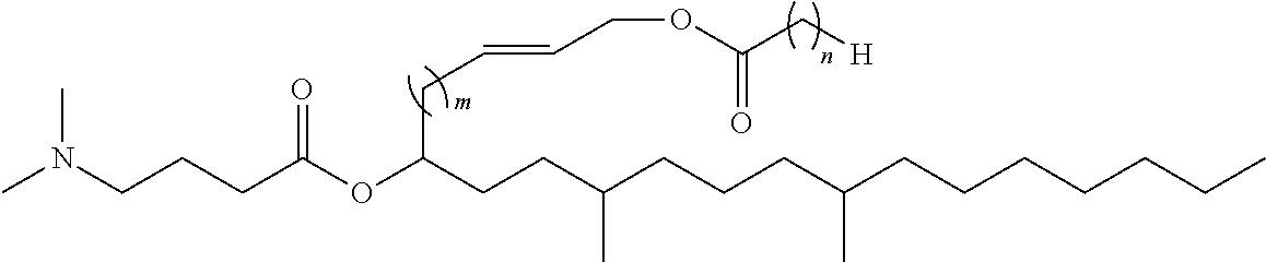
CN(CCCC(OC(CCC(CCCC(CCCCCCC)C)C)CC=CCOC(C[H])=O)=O)C
